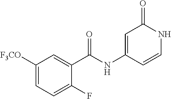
C1=C([F3CO])C=C(C(NC2=CC(=O)NC=C2)=O)C(F)=C1
